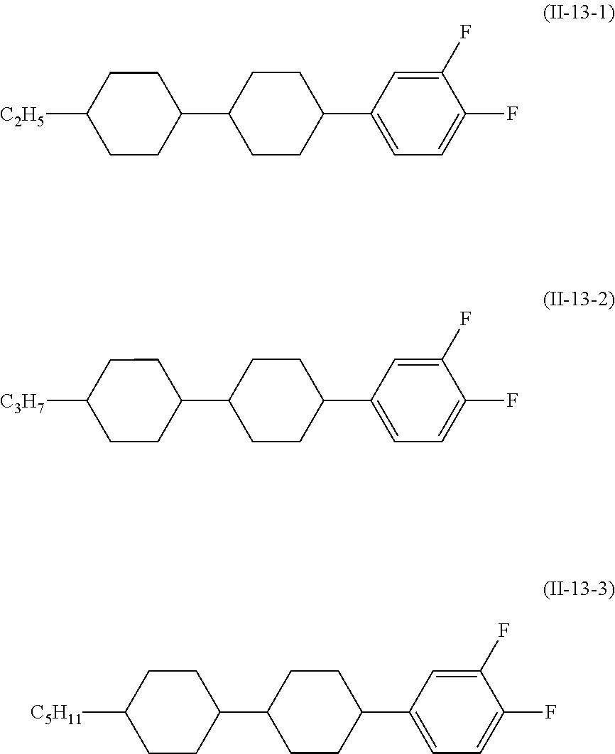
C1CC(C2CCC(C3=CC=C(F)C(F)=C3)CC2)CCC1[C2H5].C1CC(C2CCC(C3=CC=C(F)C(F)=C3)CC2)CCC1[C3H7].C1CC(C2CCC(C3=CC=C(F)C(F)=C3)CC2)CCC1[C5H11]
